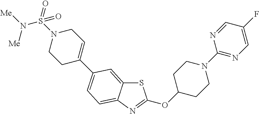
S1C2=CC(C3=CCN(S(N([Me])[Me])(=O)=O)CC3)=CC=C2N=C1OC1CCN(C2=NC=C(F)C=N2)CC1
